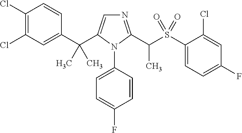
C1(C(C2=CN=C(C(S(C3=CC=C(F)C=C3Cl)(=O)=O)C)N2C2=CC=C(F)C=C2)(C)C)=CC(Cl)=C(Cl)C=C1
